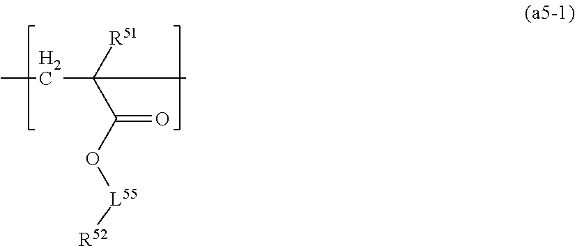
CCC([R51])(C(=O)O[L55][R52])CC
